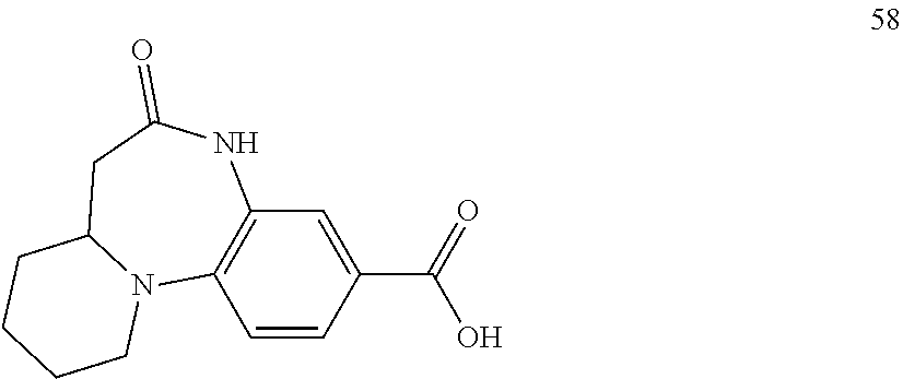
C1=CC(C(=O)O)=CC2=C1N1C(CC(=O)N2)CCCC1
